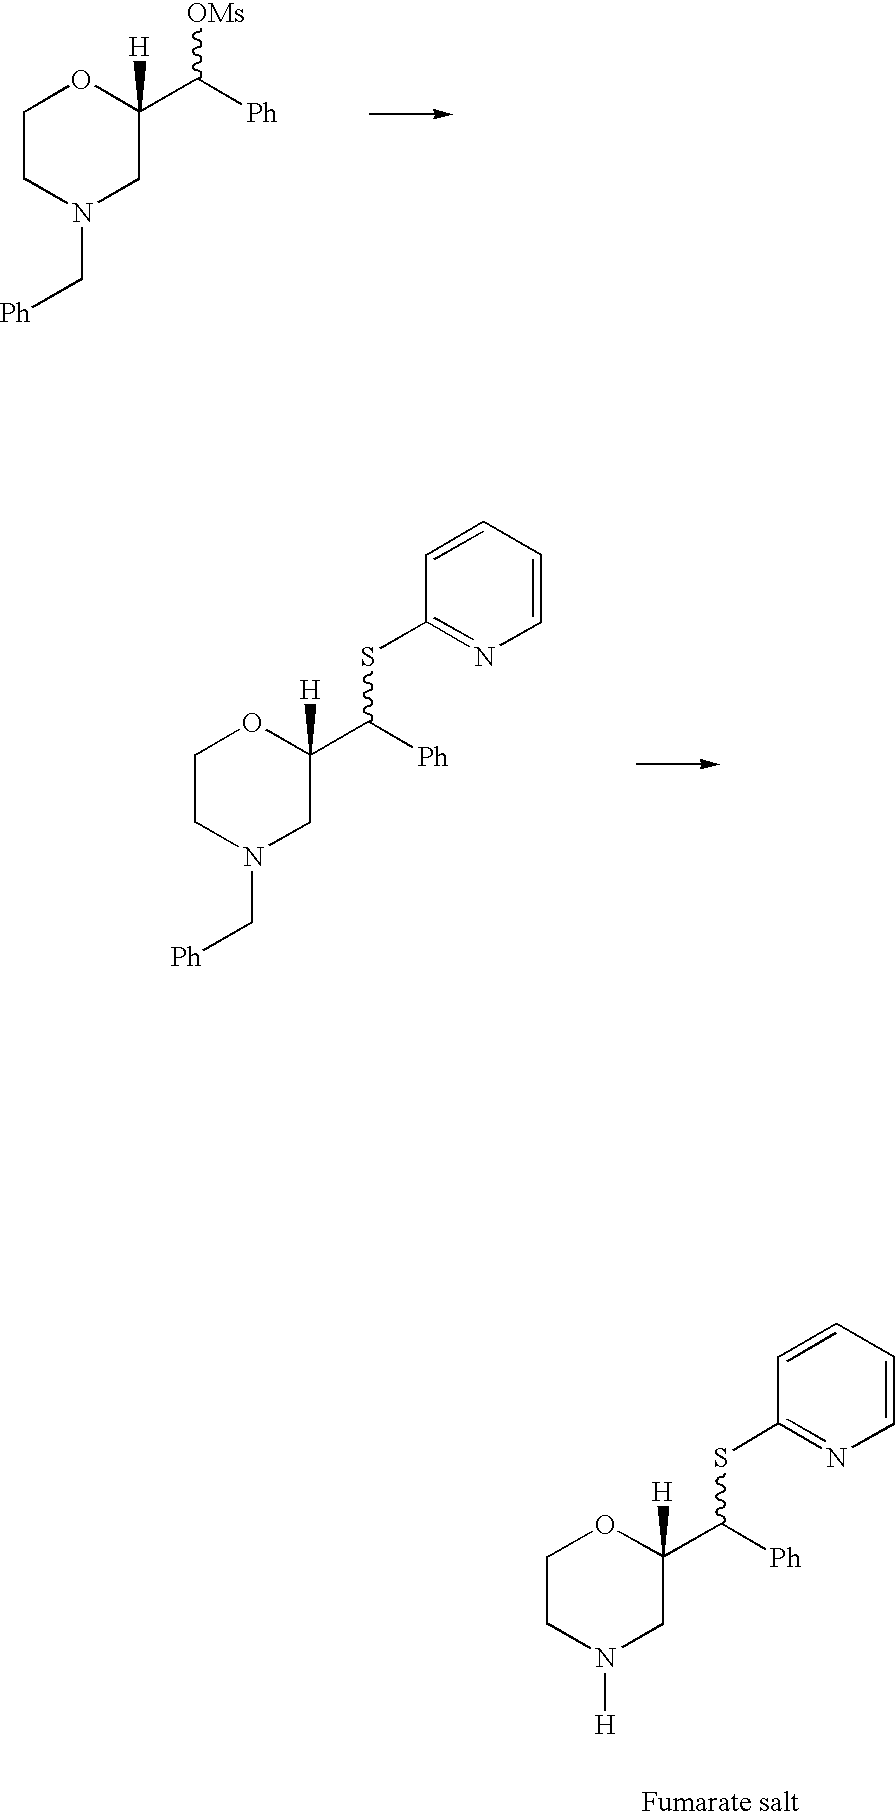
C1CN([H])CC(C([Ph])SC2=NC=CC=C2)([H])O1.C1CN(C[Ph])CC(C([Ph])[OMs])([H])O1.C1CN(C[Ph])CC(C([Ph])SC2=NC=CC=C2)([H])O1
